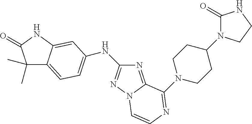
C1(C)(C)C2=CC=C(NC3=NN4C(=N3)C(N3CCC(N5C(=O)NCC5)CC3)=NC=C4)C=C2NC1=O
